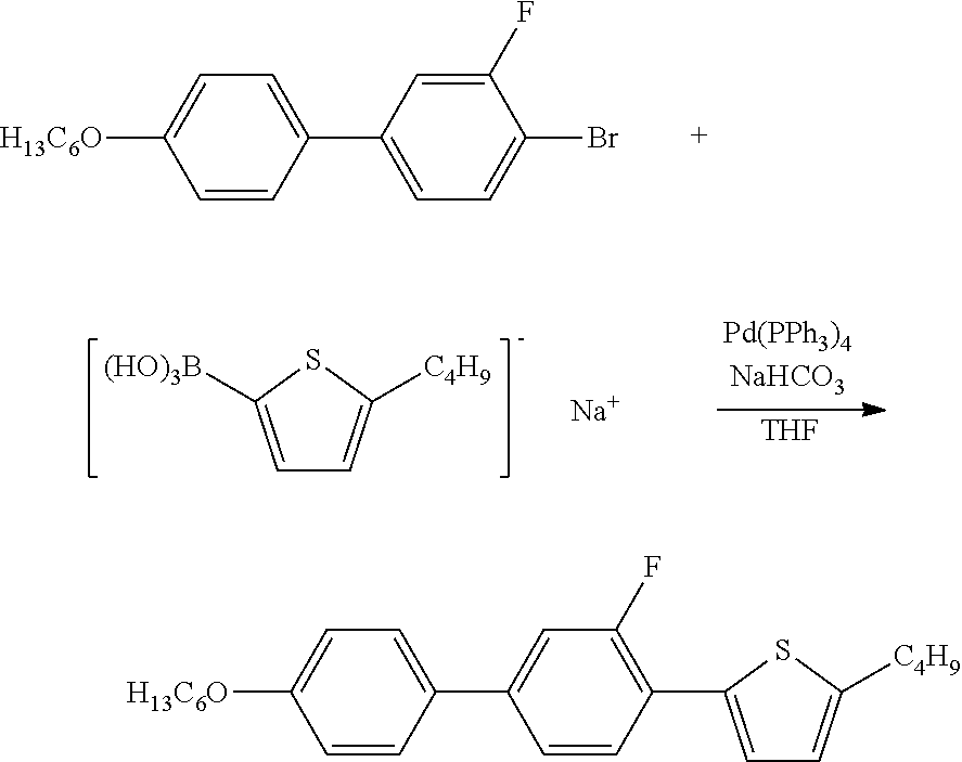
C1=CC(C2=CC=C(Br)C(F)=C2)=CC=C1[H13C6O].C1=C([(HO)3B])SC([C4H9])=C1.[THF].[Na].C1=CC(C2=CC(F)=C(C3=CC=C([C4H9])S3)C=C2)=CC=C1[H13C6O]
